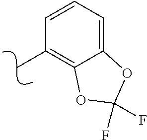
C1(C)=C2C(=CC=C1)OC(F)(F)O2
